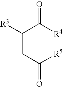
C(CC([R5])=O)(C([R4])=O)[R3]
